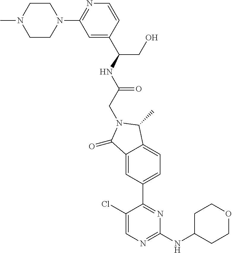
C1(=O)C2=CC(C3=NC(NC4CCOCC4)=NC=C3Cl)=CC=C2C(C)N1CC(NC(CO)C1=CC(N2CCN(C)CC2)=NC=C1)=O
